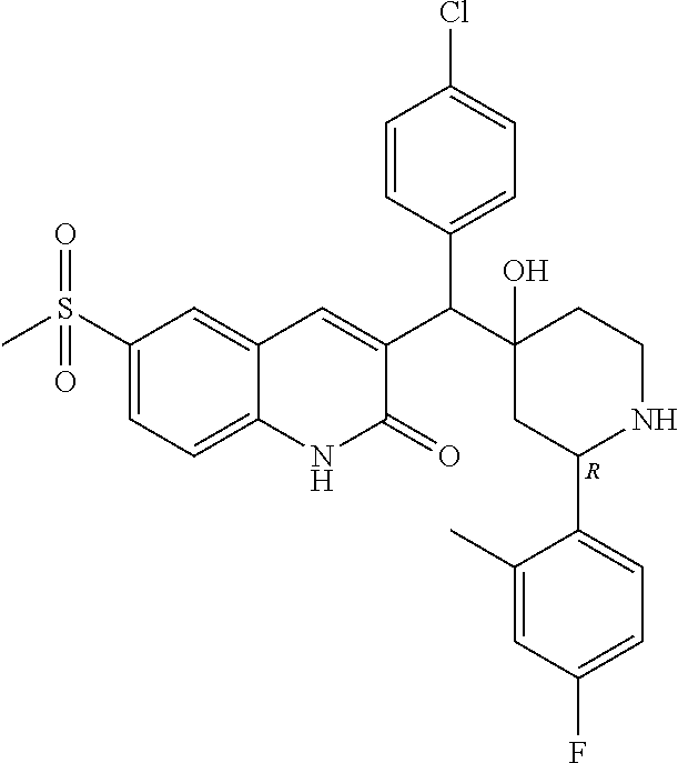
C1(S(C)(=O)=O)=CC=C2C(=C1)C=C(C(C1(O)CC(C3=CC=C(F)C=C3C)NCC1)C1=CC=C(Cl)C=C1)C(=O)N2.[R]
